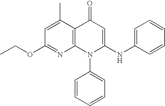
C1(OCC)=NC2=C(C(C)=C1)C(=O)C=C(NC1=CC=CC=C1)N2C1=CC=CC=C1
